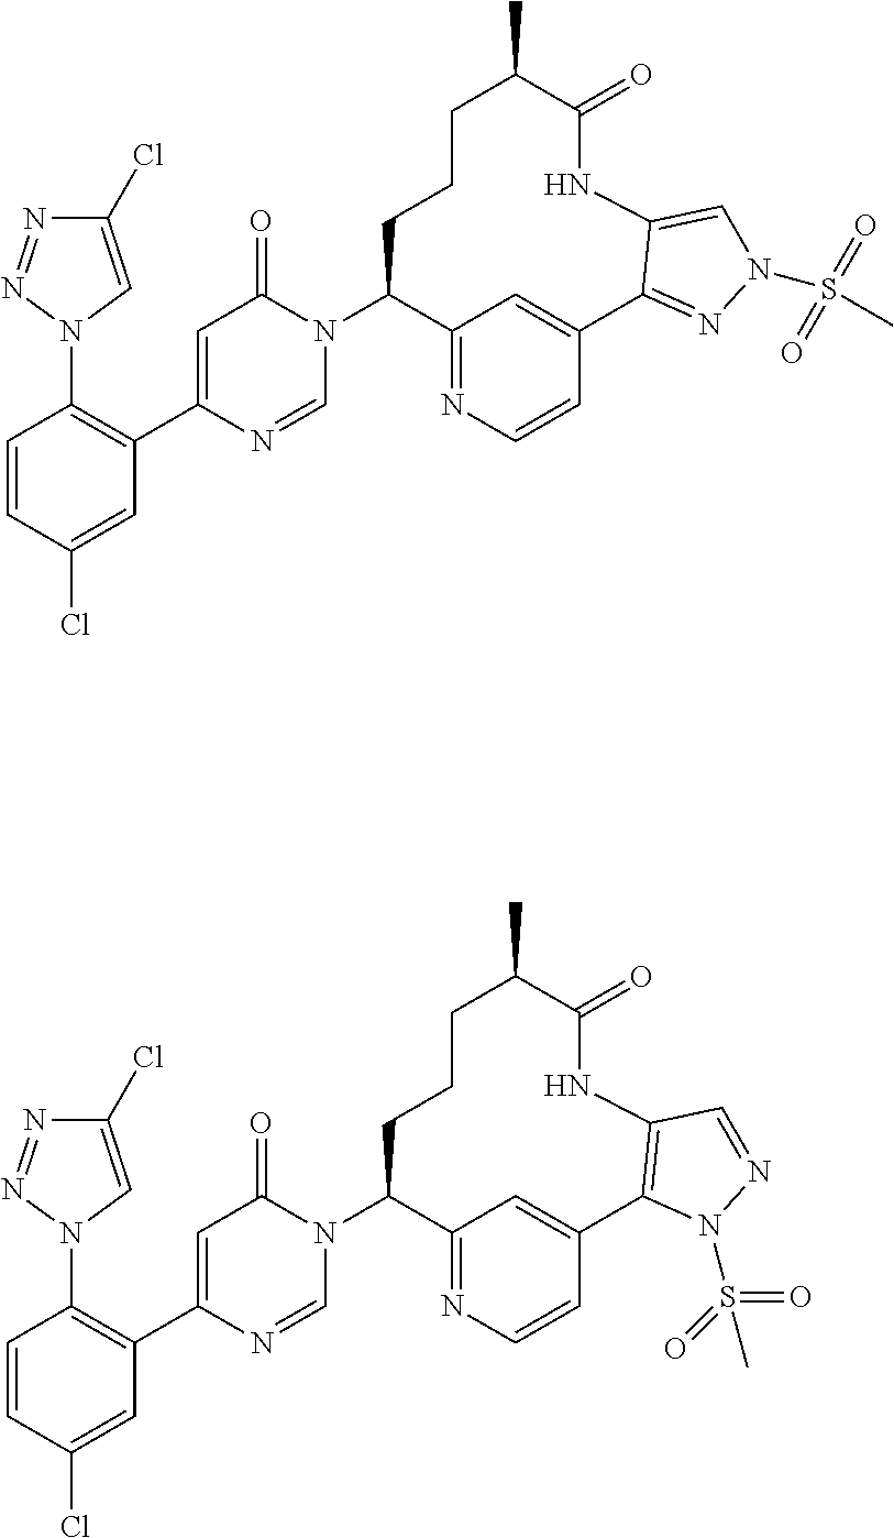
C1=CC(Cl)=CC(C2=CC(=O)N(C3C4=NC=CC(=C4)C4=C(NC(=O)C(C)CCC3)C=NN4S(=O)(=O)C)C=N2)=C1N1C=C(Cl)N=N1.C1=CC(Cl)=CC(C2=CC(=O)N(C3C4=NC=CC(=C4)C4=NN(S(C)(=O)=O)C=C4NC(=O)C(C)CCC3)C=N2)=C1N1C=C(Cl)N=N1
